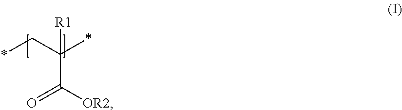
*CC(*)(C([OR2])=O)[R1]
